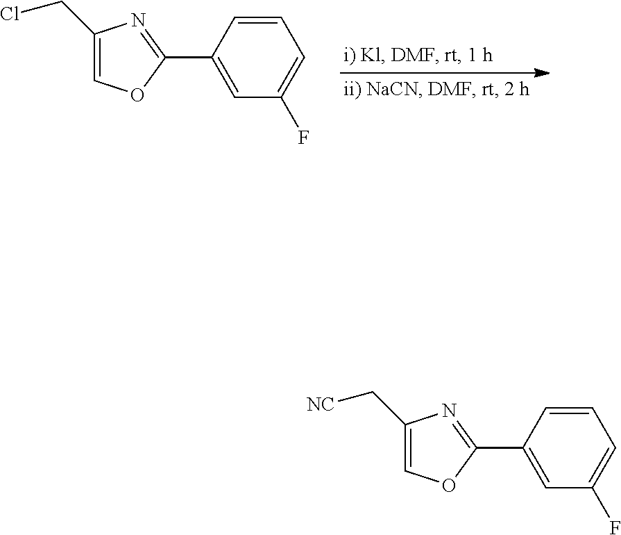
C1(CCl)=COC(C2=CC(F)=CC=C2)=N1.C1(C[NC])=COC(C2=CC(F)=CC=C2)=N1
